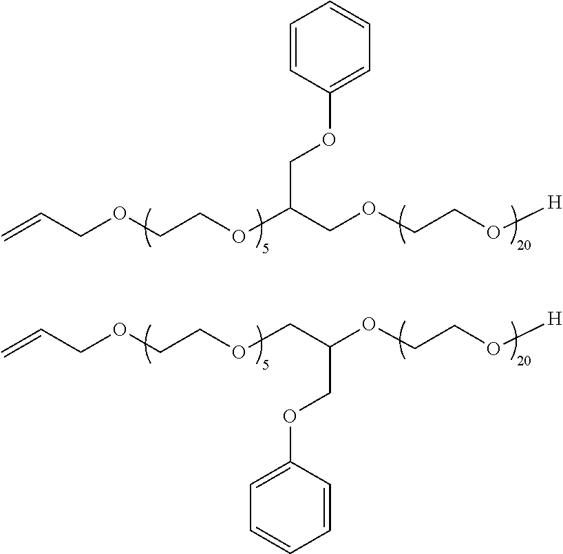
C=CCOCCOC(COCCO[H])COC1=CC=CC=C1.C=CCOCCOCC(OCCO[H])COC1=CC=CC=C1
